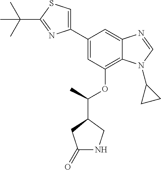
C1(C2=CSC(C(C)(C)C)=N2)=CC(OC(C2CC(=O)NC2)C)=C2C(=C1)N=CN2C1CC1
